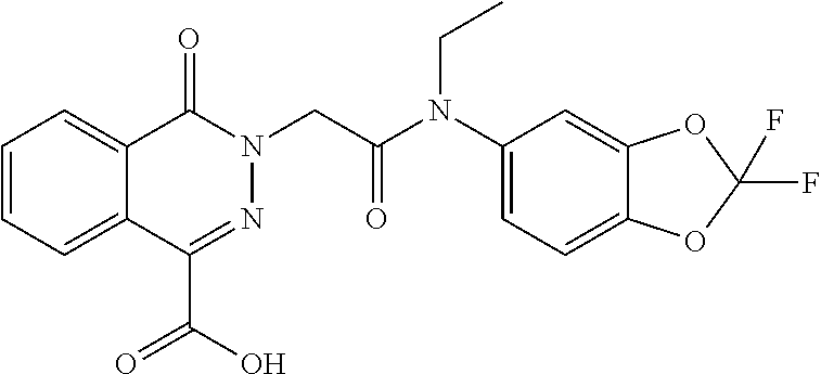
C1=CC=C2C(=C1)C(=O)N(CC(N(C1=CC=C3C(=C1)OC(F)(F)O3)CC)=O)N=C2C(O)=O
